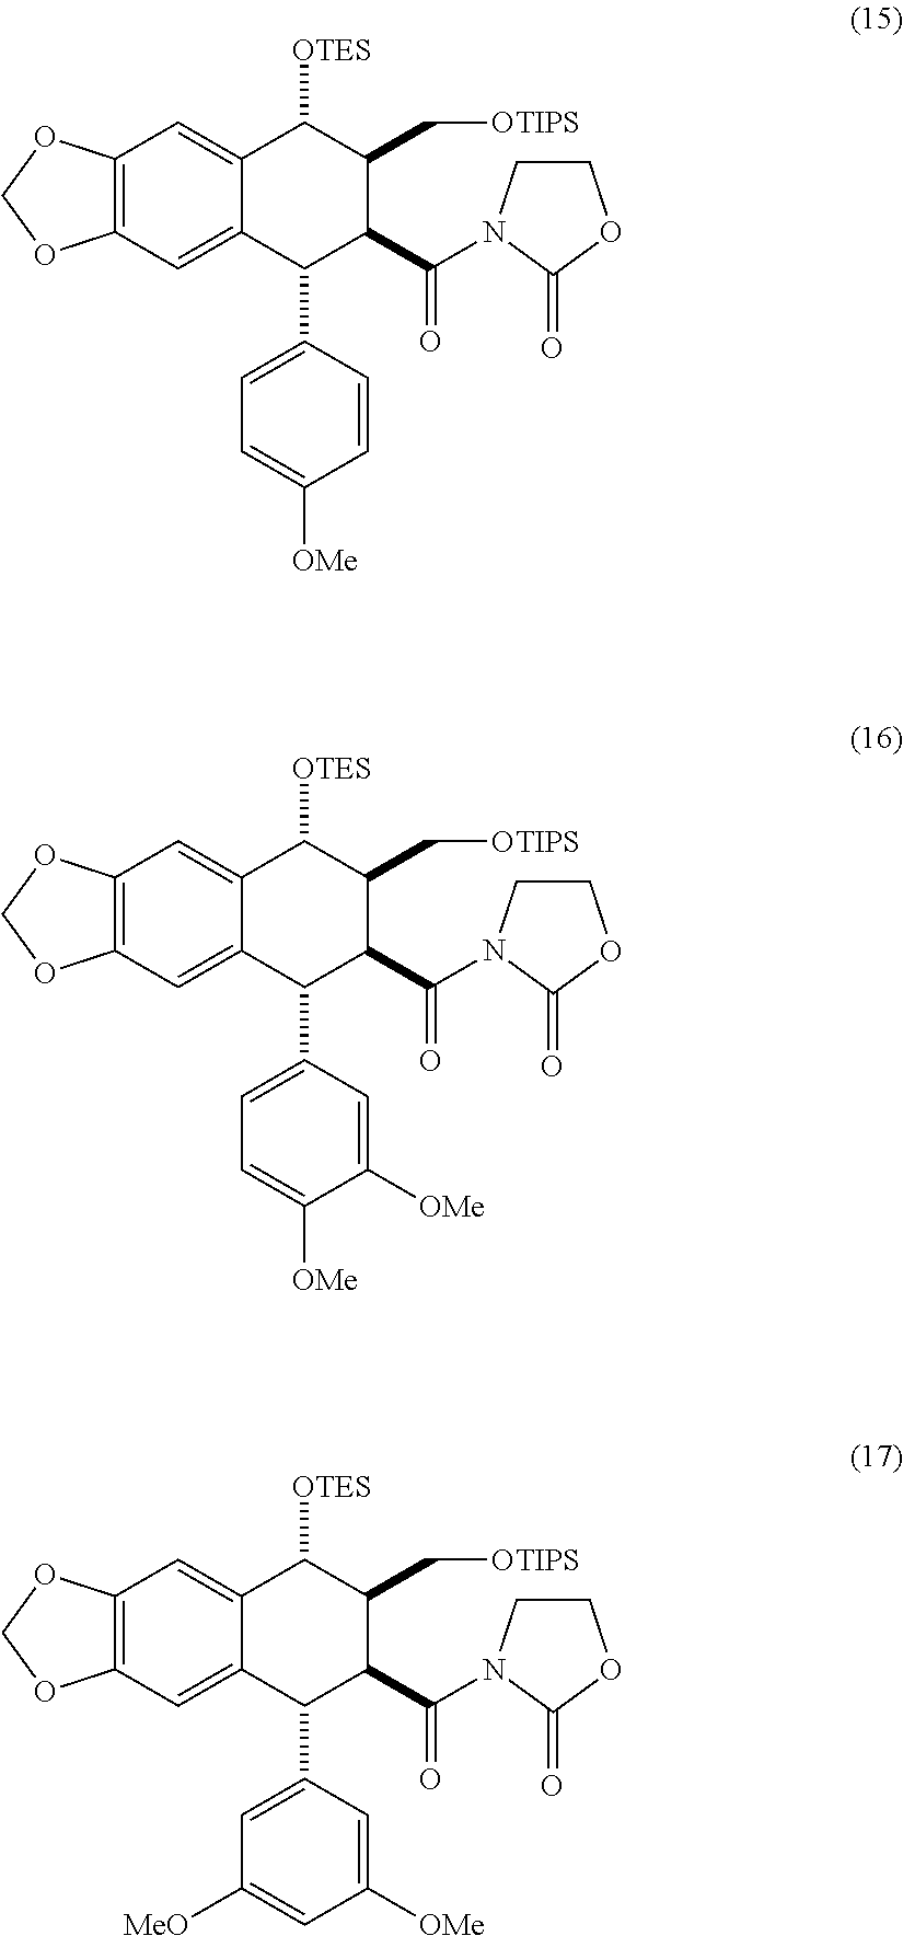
C12=CC3=C(C=C1C(C1=CC=C([OMe])C=C1)C(C(=O)N1CCOC1=O)C(C[OTIPS])C2[OTES])OCO3.C12=CC3=C(C=C1C(C1=CC=C([OMe])C([OMe])=C1)C(C(=O)N1CCOC1=O)C(C[OTIPS])C2[OTES])OCO3.C12=CC3=C(C=C1C(C1=CC([MeO])=CC([OMe])=C1)C(C(=O)N1CCOC1=O)C(C[OTIPS])C2[OTES])OCO3
